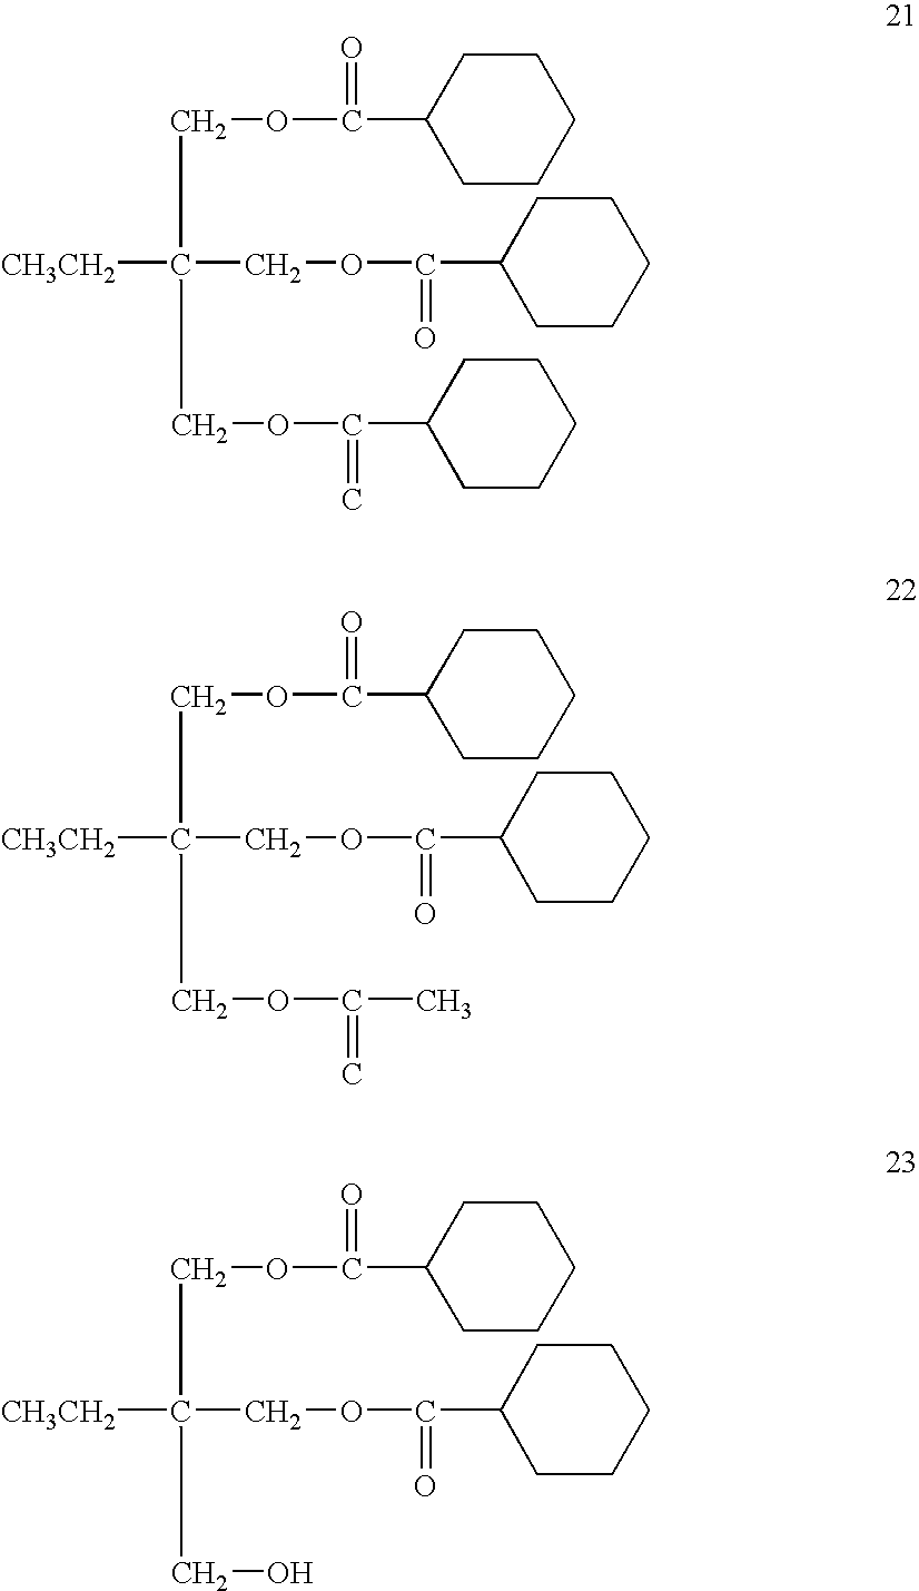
[CH3CH2]C(COC(C1CCCCC1)=C)(COC(C1CCCCC1)=O)COC(C1CCCCC1)=O.[CH3CH2]C(COC(C)=C)(COC(C1CCCCC1)=O)COC(C1CCCCC1)=O.[CH3CH2]C(CO)(COC(C1CCCCC1)=O)COC(C1CCCCC1)=O
